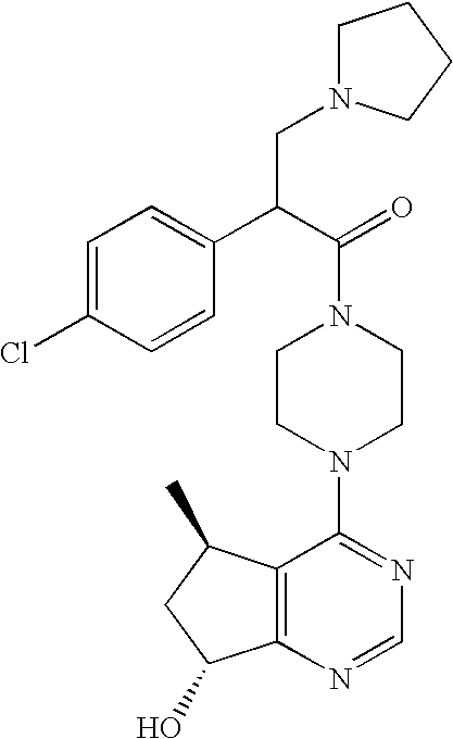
C12=C(N=CN=C1N1CCN(C(=O)C(C3=CC=C(Cl)C=C3)CN3CCCC3)CC1)C(O)CC2C
